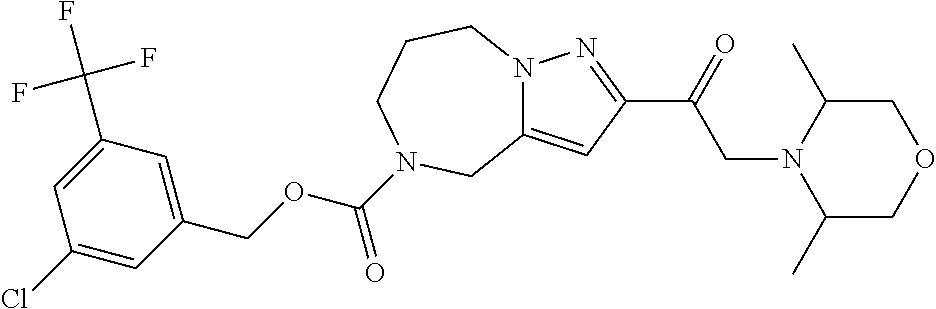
N12C(=CC(C(=O)CN3C(C)COCC3C)=N1)CN(C(OCC1=CC(C(F)(F)F)=CC(Cl)=C1)=O)CCC2
